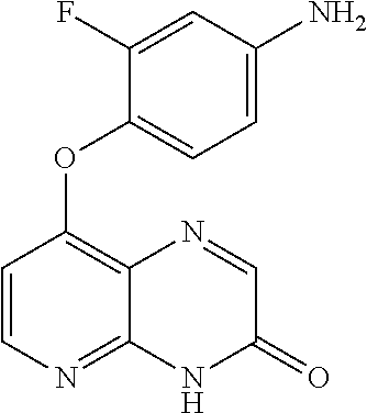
C1(F)=CC(N)=CC=C1OC1=C2C(=NC=C1)NC(=O)C=N2
